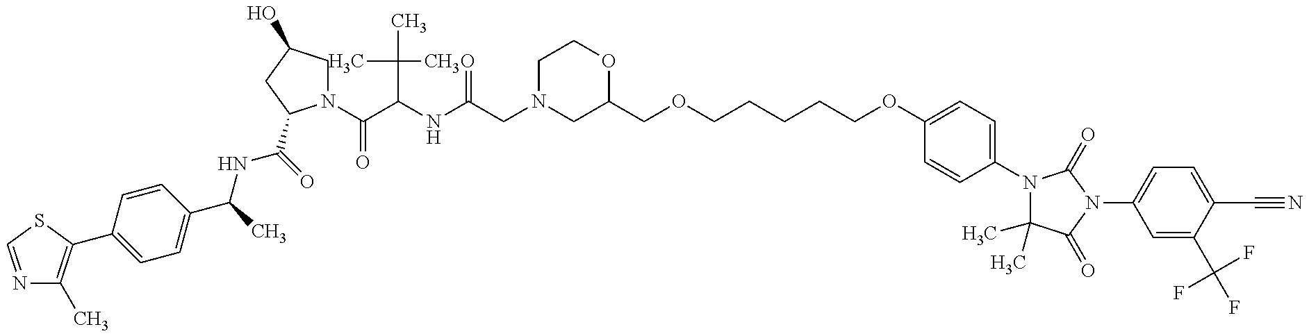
N1=CSC(C2=CC=C(C(C)NC(=O)C3N(C(C(C(C)(C)C)NC(=O)CN4CC(COCCCCCOC5=CC=C(N6C(C)(C)C(=O)N(C7=CC=C(C#N)C(C(F)(F)F)=C7)C6=O)C=C5)OCC4)=O)CC(O)C3)C=C2)=C1C
